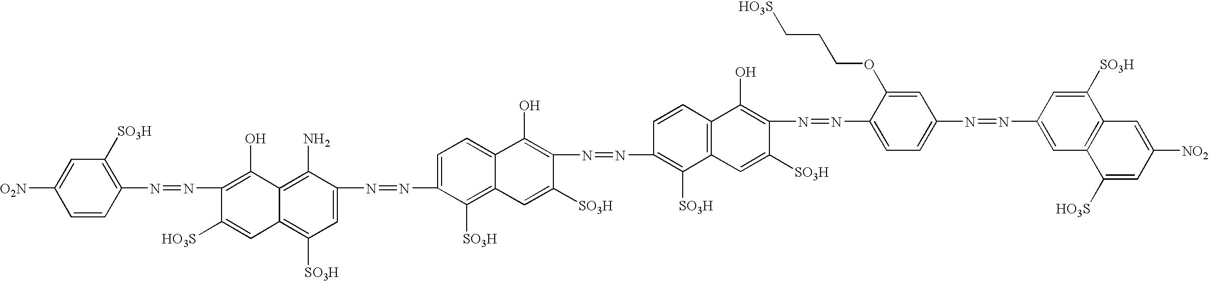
C1=CC(N=NC2=C(O)C3=C(N)C(N=NC4=CC=C5C(=C4[SO3H])C=C([SO3H])C(N=NC4=C([SO3H])C6=C(C=C4)C(O)=C(N=NC4=CC=C(N=NC7=CC8=C(C([SO3H])=C7)C=C([NO2])C=C8[HO3S])C=C4OCCC[HO3S])C([SO3H])=C6)=C5O)=CC([SO3H])=C3C=C2[HO3S])=C([SO3H])C=C1[O2N]
